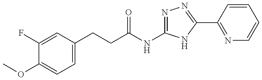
FC1=CC(CCC(=O)NC2=NN=C(C3=NC=CC=C3)N2)=CC=C1OC
